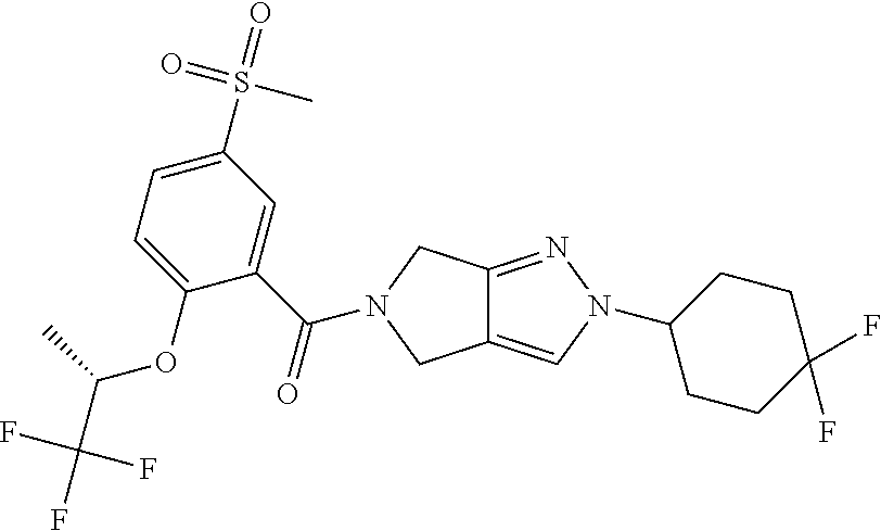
C12=NN(C3CCC(F)(F)CC3)C=C1CN(C(C1=CC(S(=O)(=O)C)=CC=C1OC(C(F)(F)F)C)=O)C2
